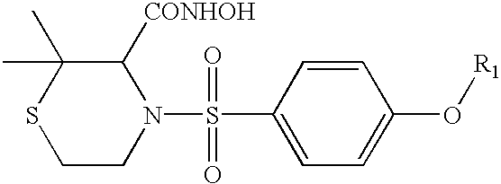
C1CN(S(=O)(=O)C2=CC=C(O[R1])C=C2)C([CONHOH])C(C)(C)S1
